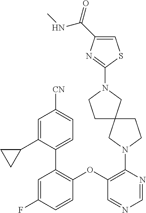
C1(OC2=C(N3CC4(CC3)CCN(C3=NC(C(=O)NC)=CS3)C4)N=CN=C2)=C(C2=CC=C([CN])C=C2C2CC2)C=C(F)C=C1
